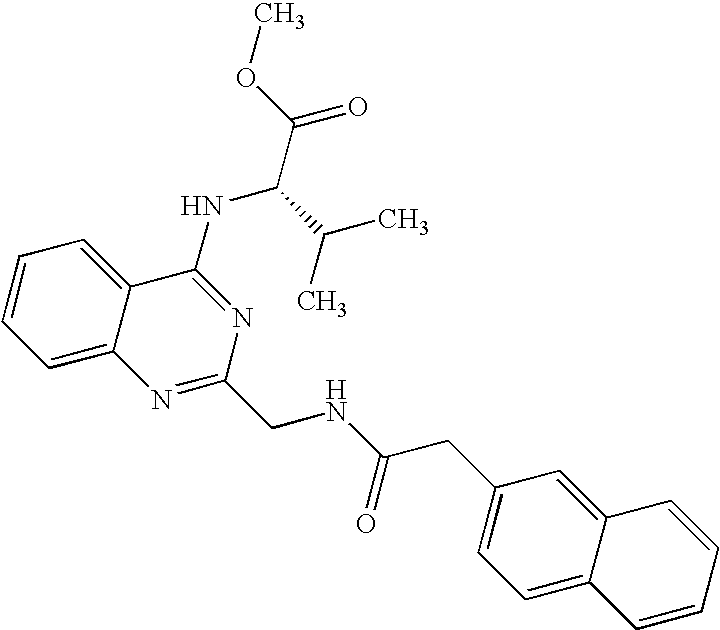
C1=CC=C2C(=C1)C(NC(C(C)C)C(=O)OC)=NC(CNC(=O)CC1=CC=C3C(=C1)C=CC=C3)=N2
